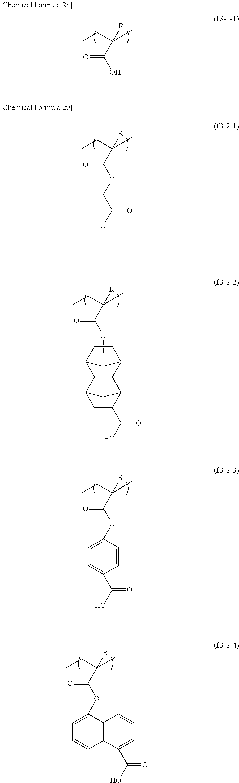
CCC(C)(C(OCC(O)=O)=O)[R].C12CC(C3C1C1C(C(O)=O)CC3C1)CC2.COC(C(CC)(C)[R])=O.CCC(C(O)=O)([R])C.CCC(C)(C(OC1=CC=C(C(O)=O)C=C1)=O)[R].CCC(C)(C(OC1=CC=CC2=C1C=CC=C2C(O)=O)=O)[R]
